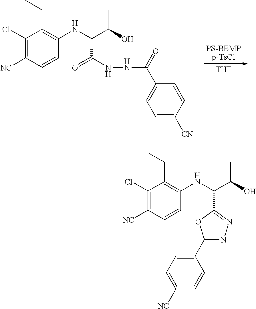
C1(Cl)=C([NC])C=CC(NC(C(O)C)C(NNC(C2=CC=C([CN])C=C2)=O)=O)=C1CC.[THF].C1(Cl)=C([NC])C=CC(NC(C(O)C)C2=NN=C(C3=CC=C([NC])C=C3)O2)=C1CC
